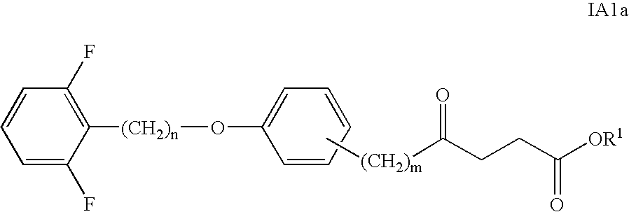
C1(F)=C([(CH2)n]OC2=CC=CC=C2)C(F)=CC=C1.C[(CH2)m]C(CCC([OR1])=O)=O
